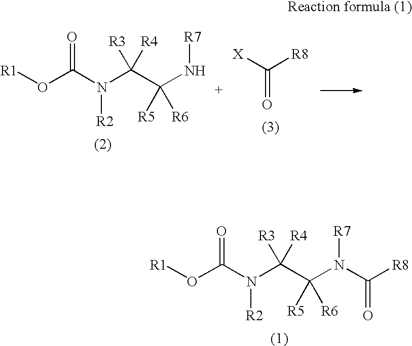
[R1]OC(N(C(C(N[R7])([R5])[R6])([R3])[R4])[R2])=O.[X]C([R8])=O.[R1]OC(N(C(C(N([R7])C([R8])=O)([R5])[R6])([R3])[R4])[R2])=O
